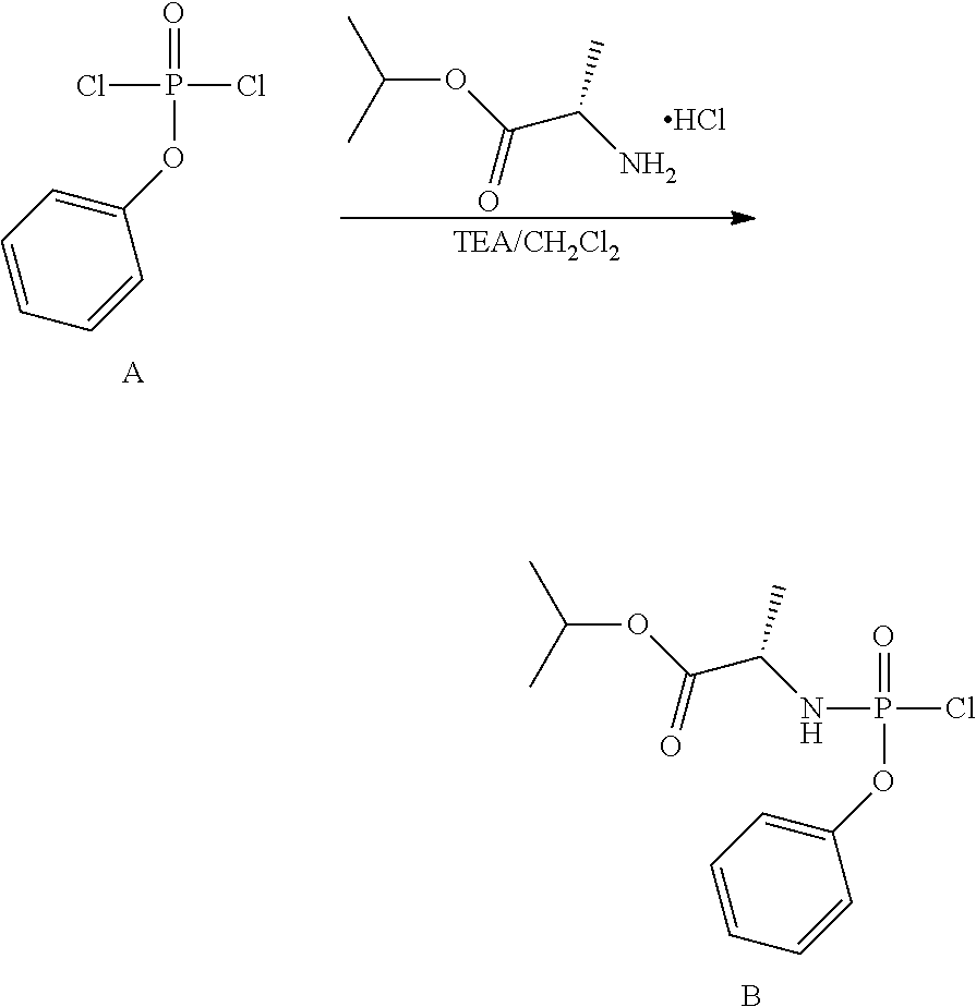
O=P(OC1=CC=CC=C1)(Cl)NC(C(OC(C)C)=O)C.B.O=P(OC1=CC=CC=C1)(Cl)Cl.[A].C(OC(C(N)C)=O)(C)C.Cl
